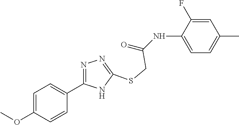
C1=C(NC(=O)CSC2=NN=C(C3=CC=C(OC)C=C3)N2)C(F)=CC(C)=C1
